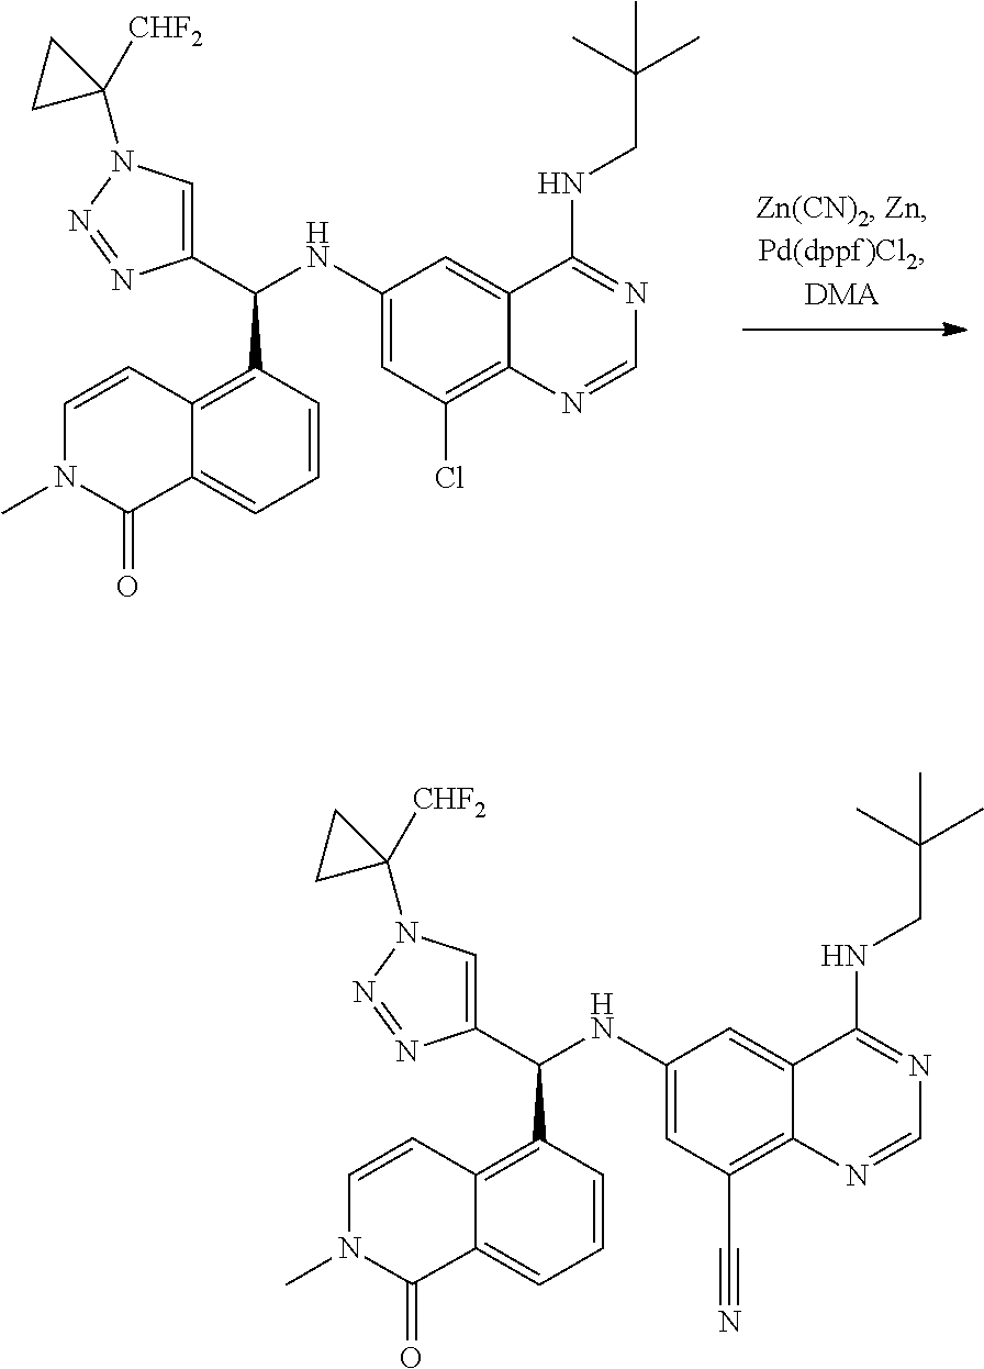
C1(NC(C2=CN(C3([CHF2])CC3)N=N2)C2=C3C(=CC=C2)C(=O)N(C)C=C3)=CC(Cl)=C2C(=C1)C(NCC(C)(C)C)=NC=N2.C1(NC(C2=CN(C3([CHF2])CC3)N=N2)C2=C3C(=CC=C2)C(=O)N(C)C=C3)=CC(C#N)=C2C(=C1)C(NCC(C)(C)C)=NC=N2
